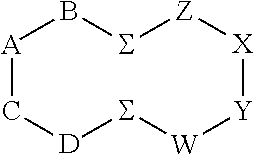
[A]1BS[Z][X][Y][W]S[D]C1
